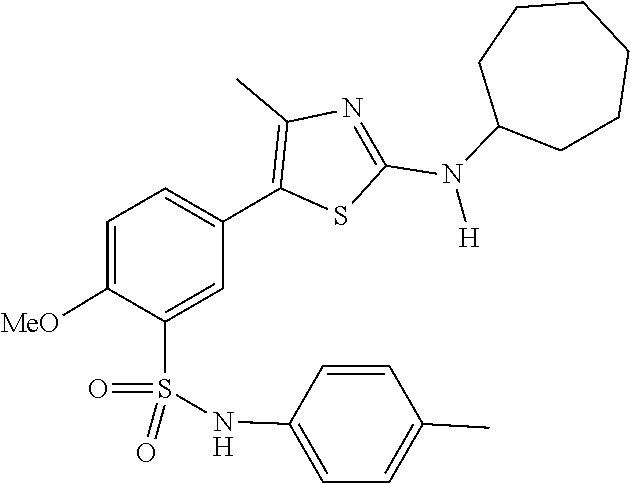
C1CC(N(C2=NC(C)=C(C3=CC=C([MeO])C(S(=O)(=O)NC4=CC=C(C)C=C4)=C3)S2)[H])CCCC1
